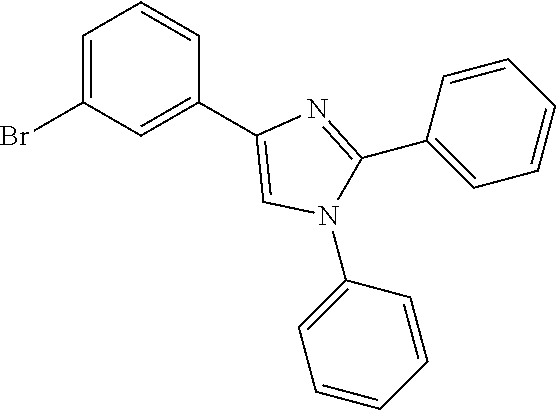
C1=C(Br)C=C(C2=CN(C3=CC=CC=C3)C(C3=CC=CC=C3)=N2)C=C1
